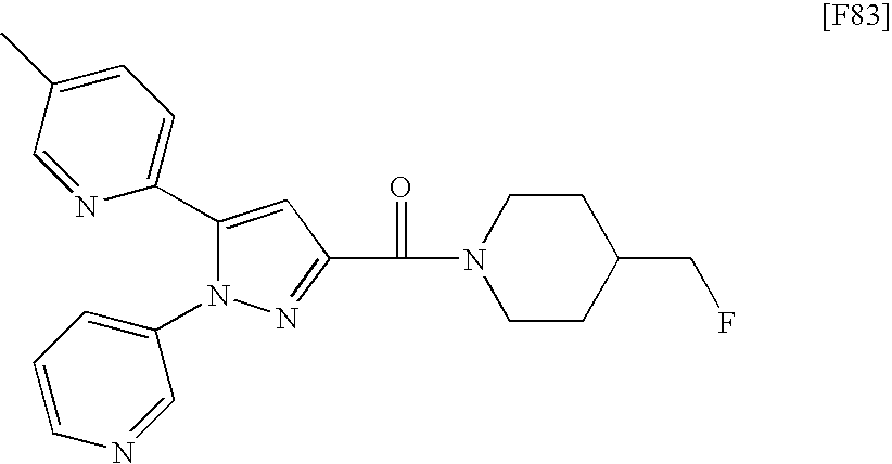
C1(C2=CC=C(C)C=N2)=CC(C(N2CCC(CF)CC2)=O)=NN1C1=CC=CN=C1
